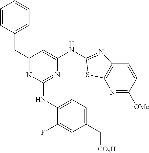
N1=C([OMe])C=CC2=C1SC(NC1=CC(CC3=CC=CC=C3)=NC(NC3=CC=C(C[CO2H])C=C3F)=N1)=N2
